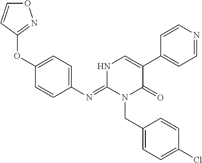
C1(N=C2N(CC3=CC=C(Cl)C=C3)C(=O)C(C3=CC=NC=C3)=CN2)=CC=C(OC2=NOC=C2)C=C1
